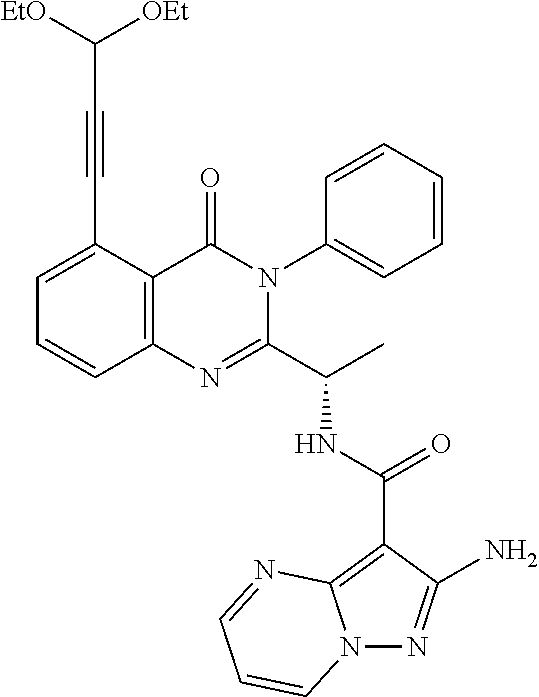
C1(C(NC(C2=NC3=C(C(=O)N2C2=CC=CC=C2)C(C#CC([OEt])[EtO])=CC=C3)C)=O)=C2N(N=C1N)C=CC=N2
